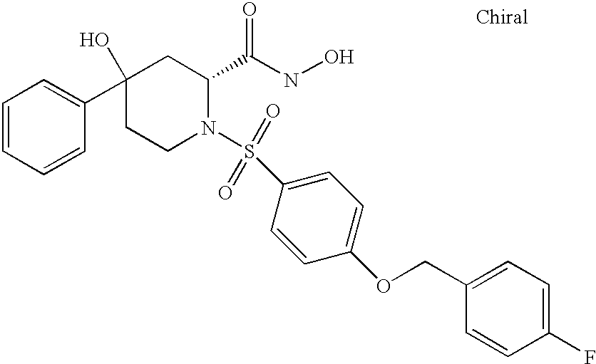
C1=CC=CC(C2(O)CCN(S(C3=CC=C(OCC4=CC=C(F)C=C4)C=C3)(=O)=O)C(C(NO)=O)C2)=C1
